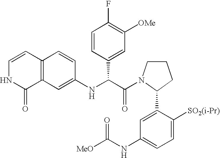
C1(NC(C(=O)N2CCCC2C2=CC(NC([MeO])=O)=CC=C2[SO2(i-Pr)])C2=CC([OMe])=C(F)C=C2)=CC2=C(C=C1)C=CNC2=O
